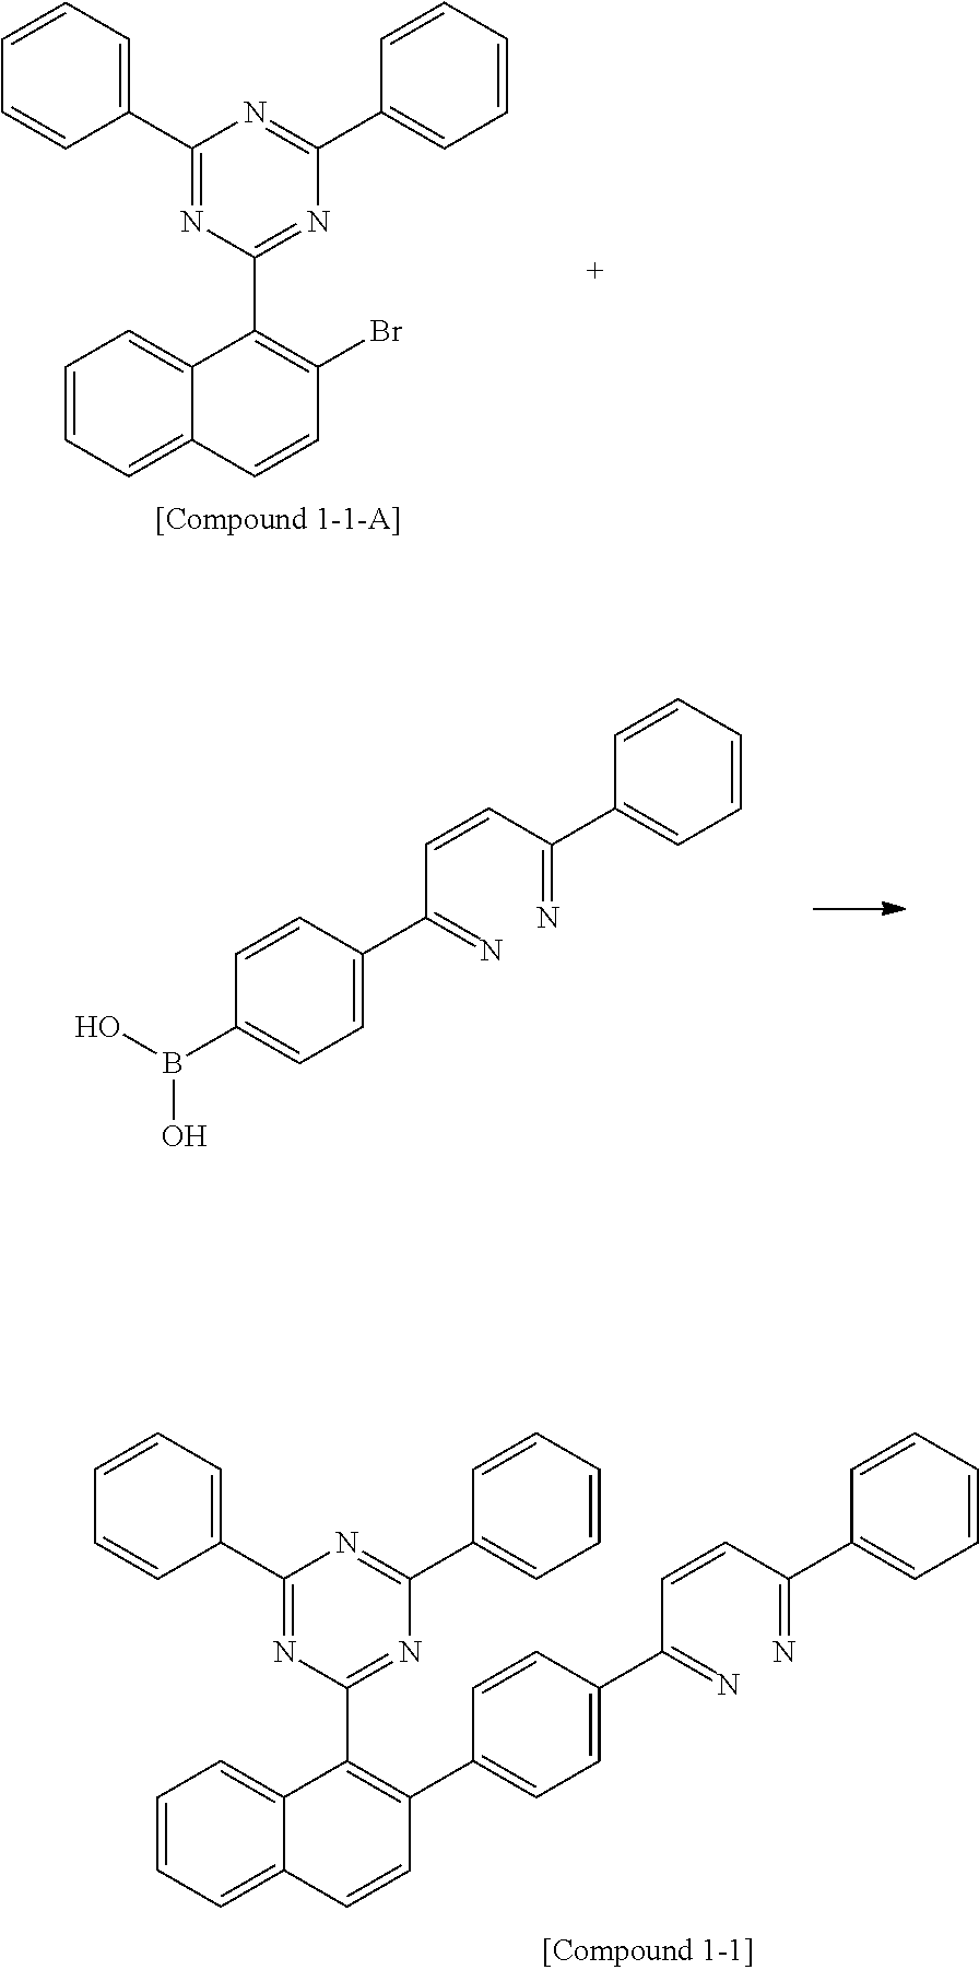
C1=CC=C2C(=C1)C(C1=NC(C3=CC=CC=C3)=NC(C3=CC=CC=C3)=N1)=C(C1=CC=C(C(=N)C=CC(=N)C3=CC=CC=C3)C=C1)C=C2.C1=CC=C2C(=C1)C(C1=NC(C3=CC=CC=C3)=NC(C3=CC=CC=C3)=N1)=C(Br)C=C2.OB(O)C1=CC=C(C(=N)C=CC(=N)C2=CC=CC=C2)C=C1
